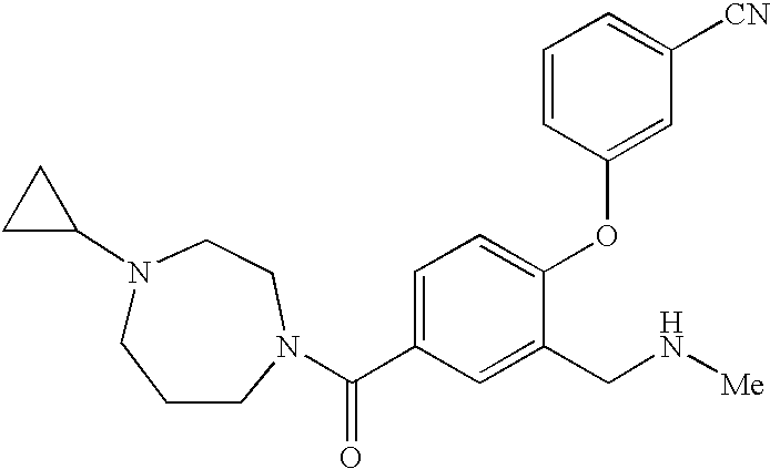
N1(C(C2=CC=C(OC3=CC([CN])=CC=C3)C(CN[Me])=C2)=O)CCN(C2CC2)CCC1
